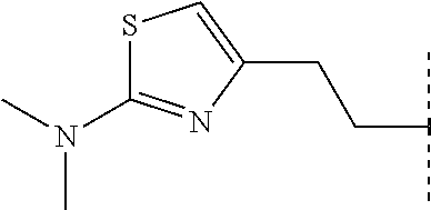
S1C(N(C)C)=NC(CCC(C)C)=C1
